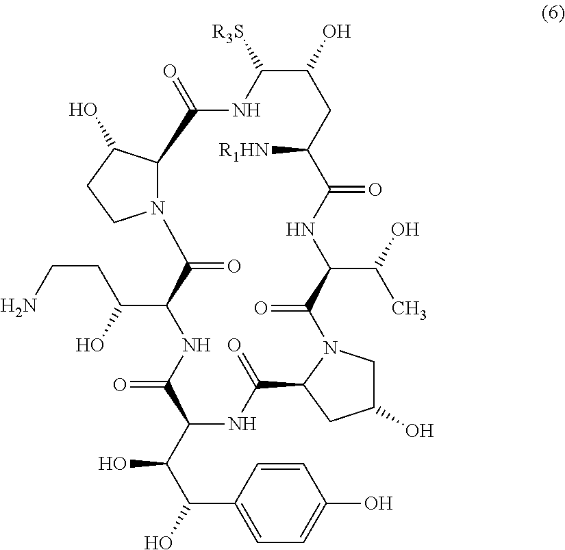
C12C(O)CCN1C(=O)C(C(CCN)O)NC(=O)C(C(C(O)C1=CC=C(O)C=C1)O)NC(=O)C1N(C(=O)C(C(O)C)NC(=O)C([R1HN])CC(O)C([R3S])NC2=O)CC(O)C1
